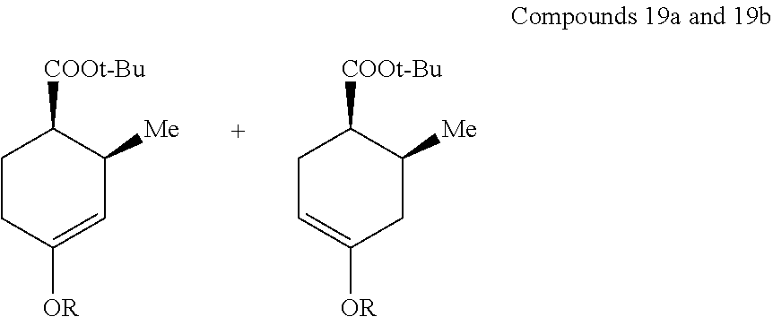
C1C=C([OR])CC([Me])C1[COOt-Bu].C1CC([OR])=CC([Me])C1[COOt-Bu]
